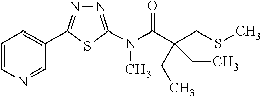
N1=C(N(C(C(CSC)(CC)CC)=O)C)SC(C2=CC=CN=C2)=N1
